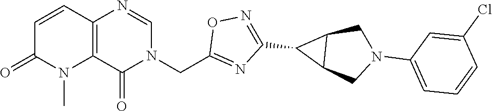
C12=C(N=CN(CC3=NC(C4C5C4CN(C4=CC=CC(Cl)=C4)C5)=NO3)C1=O)C=CC(=O)N2C
